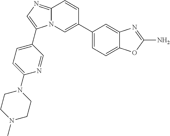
C12=NC=C(C3=CC=C(N4CCN(C)CC4)N=C3)N1C=C(C1=CC=C3C(=C1)N=C(N)O3)C=C2
